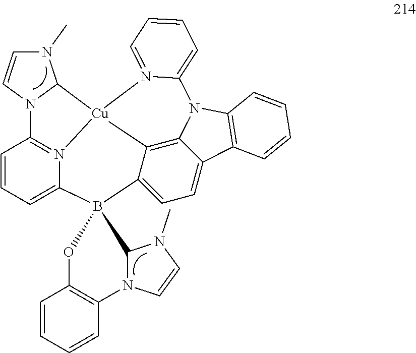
N1(C)C=CN2C1[Cu]13N4=C2C=CC=C4B2(C4=CC=C5C(=C14)N(C1=C5C=CC=C1)C1=CC=CC=N31)OC1=C(C=CC=C1)N1C2N(C)C=C1
